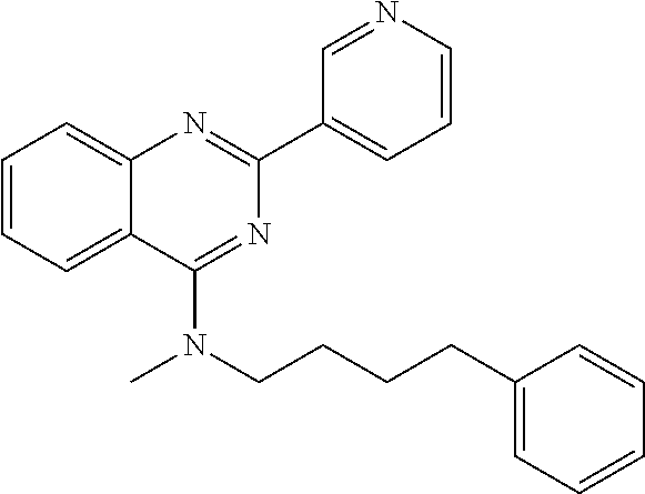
C1(C2=CC=CN=C2)=NC2=CC=CC=C2C(N(CCCCC2=CC=CC=C2)C)=N1
